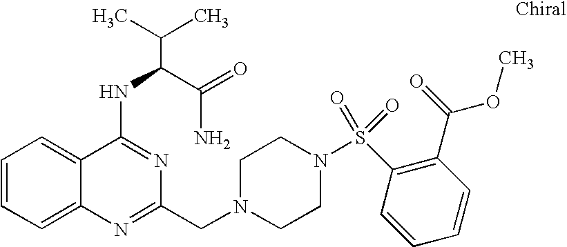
C1=CC=C2C(=C1)C(NC(C(N)=O)C(C)C)=NC(CN1CCN(S(C3=C(C(=O)OC)C=CC=C3)(=O)=O)CC1)=N2
